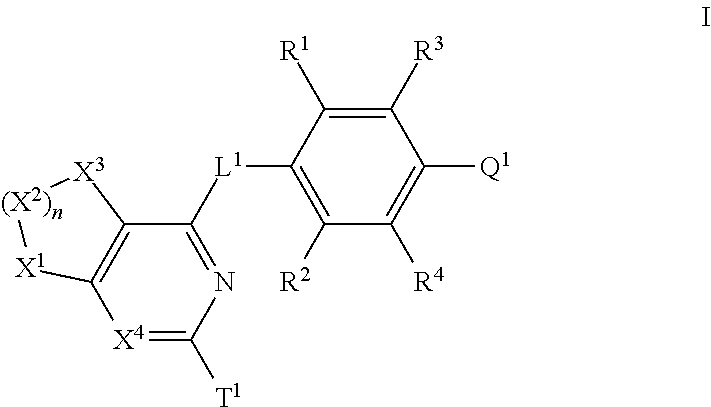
[X4]1=C([T1])N=C([L1]C2=C([R2])C([R4])=C([Q1])C([R3])=C2[R1])C2=C1[X1][(X2)n][X3]2
